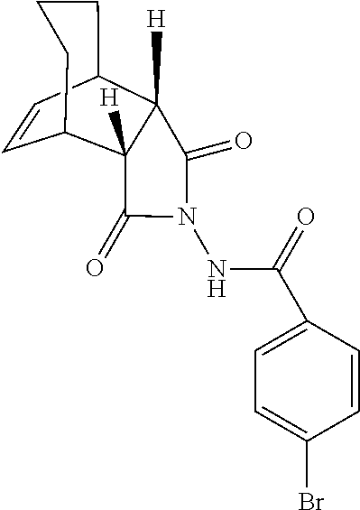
C1=CC2C3([H])C([H])(C1CCC2)C(=O)N(NC(=O)C1=CC=C(Br)C=C1)C3=O
